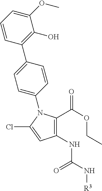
C1(C(OCC)=O)=C(NC(N[R3])=O)C=C(Cl)N1C1=CC=C(C2=C(O)C(OC)=CC=C2)C=C1
